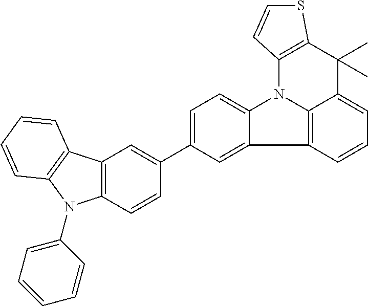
C1=C2C3=C(C=C1)C1=CC(C4=CC5=C(C=C4)N(C4=CC=CC=C4)C4=C5C=CC=C4)=CC=C1N3C1=C(C2(C)C)SC=C1
